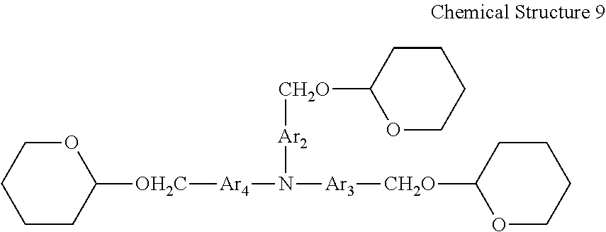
O1CCCCC1[OH2C][Ar4]N([Ar3][CH2O]C1OCCCC1)[Ar2][CH2O]C1OCCCC1
